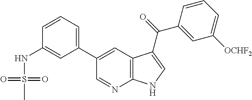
C1(C2=CC3=C(N=C2)NC=C3C(C2=CC([OCHF2])=CC=C2)=O)=CC=CC(NS(C)(=O)=O)=C1
